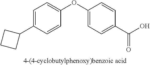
C1=C(C2CCC2)C=CC(OC2=CC=C(C(O)=O)C=C2)=C1
